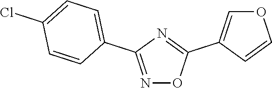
N1=C(C2=CC=C(Cl)C=C2)N=C(C2=COC=C2)O1
